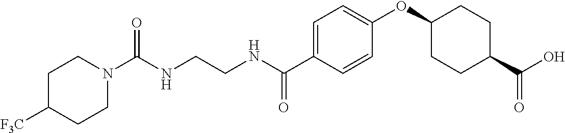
C(NCCNC(C1=CC=C(OC2CCC(C(O)=O)CC2)C=C1)=O)(=O)N1CCC([F3C])CC1
